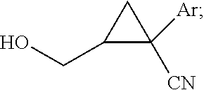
C1(CO)C([CN])([Ar])C1
